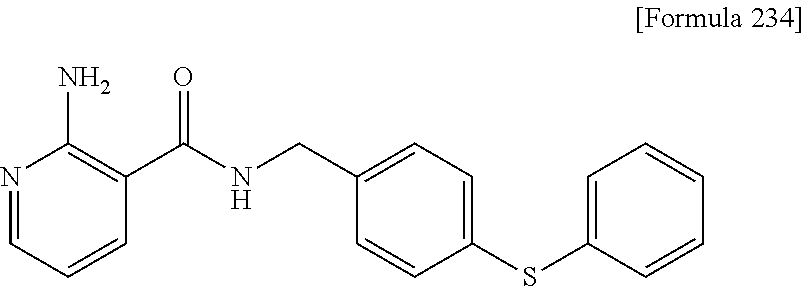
N1=CC=CC(C(NCC2=CC=C(SC3=CC=CC=C3)C=C2)=O)=C1N
